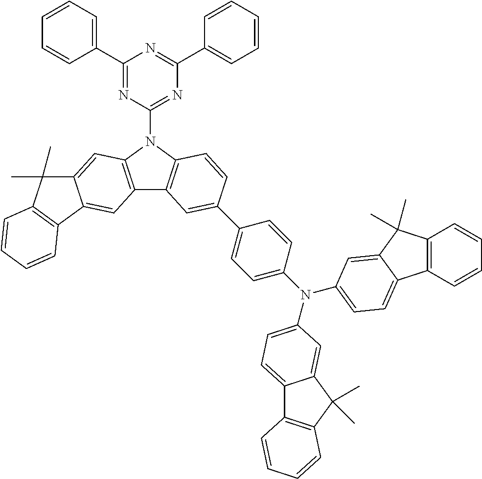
C1(C2=CC=CC=C2)=NC(N2C3=C(C4=C2C=C2C(=C4)C4=C(C2(C)C)C=CC=C4)C=C(C2=CC=C(N(C4=CC=C5C6=C(C(C)(C)C5=C4)C=CC=C6)C4=CC=C5C6=C(C=CC=C6)C(C)(C)C5=C4)C=C2)C=C3)=NC(C2=CC=CC=C2)=N1
